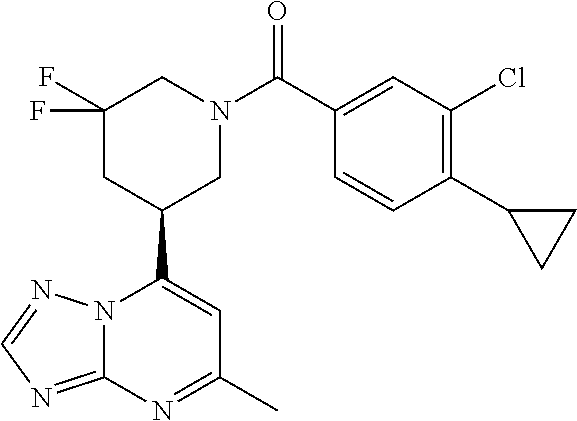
N12C(=NC=N1)N=C(C)C=C2C1CN(C(=O)C2=CC(Cl)=C(C3CC3)C=C2)CC(F)(F)C1
